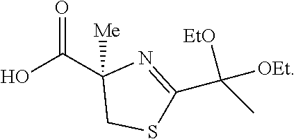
OC(C1([Me])CSC(C(C)([OEt])[EtO])=N1)=O
